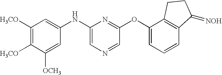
C1([H3CO])=C([H3CO])C([OCH3])=CC(NC2=CN=CC(OC3=CC=CC4=C3CCC4=[NOH])=N2)=C1
